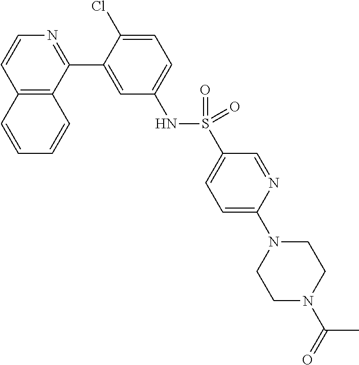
C12=C(C(C3=CC(NS(C4=CC=C(N5CCN(C(=O)C)CC5)N=C4)(=O)=O)=CC=C3Cl)=NC=C1)C=CC=C2
